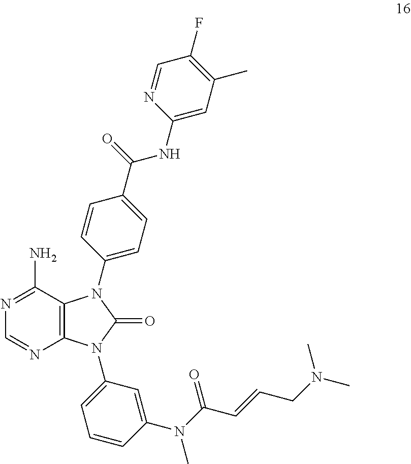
N1=C(N)C2=C(N=C1)N(C1=CC=CC(N(C(C=CCN(C)C)=O)C)=C1)C(=O)N2C1=CC=C(C(NC2=CC(C)=C(F)C=N2)=O)C=C1
